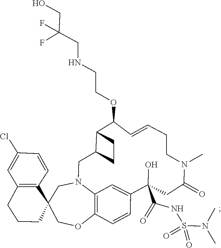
CN(S(NC(C1(O)C2=CC3=C(C=C2)OCC2(C4=C(C=C(Cl)C=C4)CCC2)CN3CC2C(C(OCCNCC(F)(F)CO)C=CCCN(C)C(=O)C1)CC2)=O)(=O)=O)C
